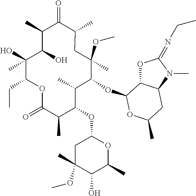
C1C(C)(OC)C(OC2C3OC(=NCC)N(C)C3CC(C)O2)C(C)C(OC2CC(C)(OC)C(O)C(C)O2)C(C)C(=O)OC(CC)C(O)(C)C(O)C(C)C(=O)C1C
